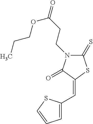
C1(=S)N(CCC(=O)OCCC)C(=O)C(=CC2=CC=CS2)S1
